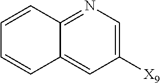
C1([X9])=CN=C2C(=C1)C=CC=C2
